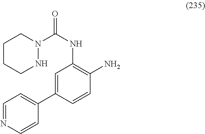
C1=C(C2=CC=NC=C2)C=CC(N)=C1NC(=O)N1CCCCN1
